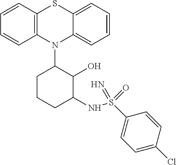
C1=CC2=C(C=C1)N(C1C(O)C(NS(C3=CC=C(Cl)C=C3)(=N)=O)CCC1)C1=CC=CC=C1S2
